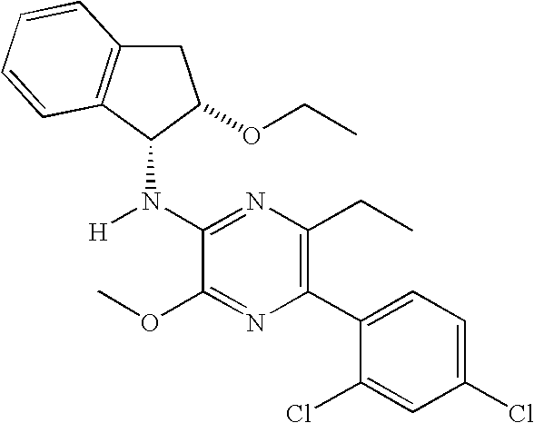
C1C2=C(C(N([H])C3=NC(CC)=C(C4=CC=C(Cl)C=C4Cl)N=C3OC)C1OCC)C=CC=C2
